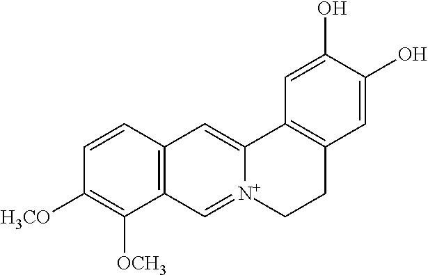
C1=CC2=C(C([OCH3])=C1[H3CO])C=[N+]1C(=C2)C2=C(CC1)C=C(O)C(O)=C2
